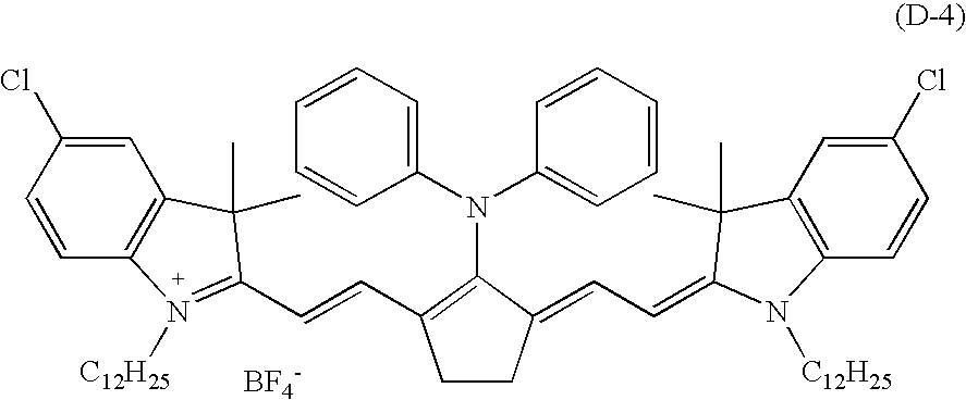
C1=C(Cl)C=CC2=C1C(C)(C)C(C=CC1=C(N(C3=CC=CC=C3)C3=CC=CC=C3)C(=CC=C3C(C)(C)C4=C(C=CC(Cl)=C4)N3[C12H25])CC1)=N2[C12H25].[BF4-]
